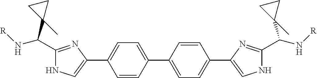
C1=CC(C2=CC=C(C3=CNC(C(N[R])C4(C)CC4)=N3)C=C2)=CC=C1C1=CNC(C(N[R])C2(C)CC2)=N1
